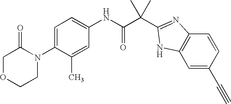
N(C(C(C)(C)C1=NC2=C(C=C(C#C)C=C2)N1)=O)C1=CC=C(N2C(=O)COCC2)C(C)=C1
